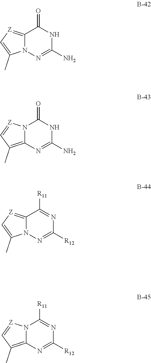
N12C(=C(C)C=[Z]1)N=C(N)NC2=O.C12=[Z]C=C(C)N1N=C(N)NC2=O.C12=[Z]C=C(C)N1N=C([R12])N=C2[R11].N12C(=C(C)C=[Z]1)N=C([R12])N=C2[R11]
